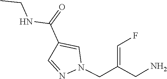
N1(CC(CN)=CF)N=CC(C(=O)NCC)=C1
